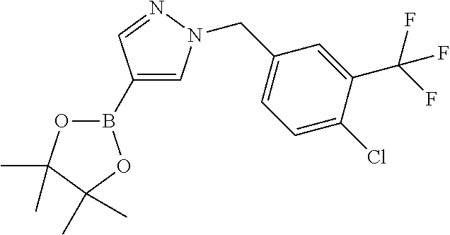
B1(C2=CN(CC3=CC=C(Cl)C(C(F)(F)F)=C3)N=C2)OC(C)(C)C(C)(C)O1
